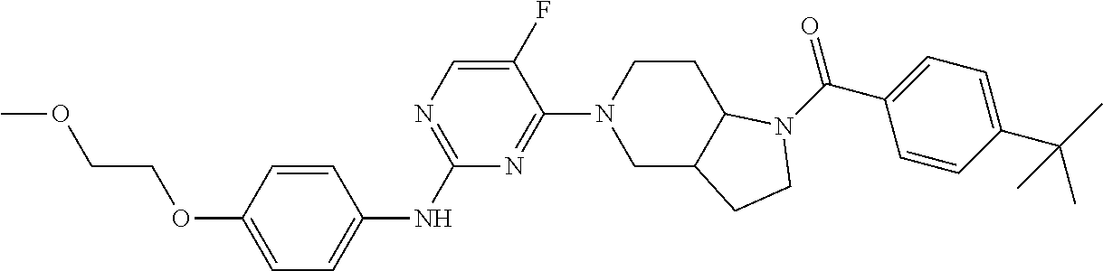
C1=CC(OCCOC)=CC=C1NC1=NC=C(F)C(N2CC3C(CC2)N(C(C2=CC=C(C(C)(C)C)C=C2)=O)CC3)=N1
